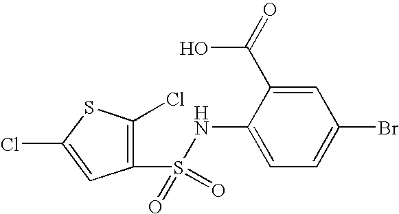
C1(NS(=O)(=O)C2=C(Cl)SC(Cl)=C2)=CC=C(Br)C=C1C(=O)O
